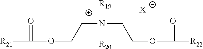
[R21]C(=O)OCCN([R19])([R20])CCOC(=O)[R22].[X]
